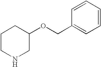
C1CNCC(OCC2=CC=CC=C2)C1
